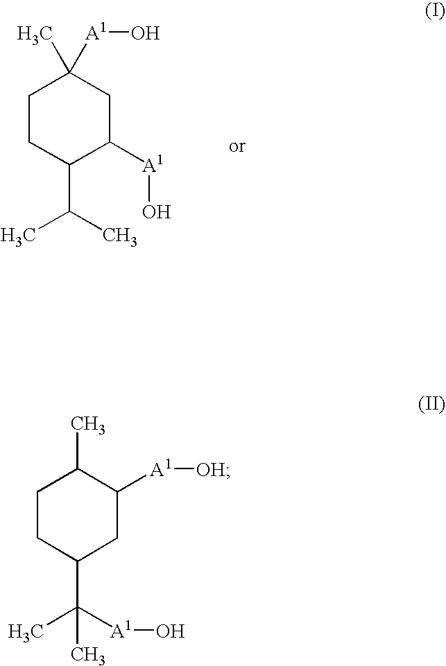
C1CC(C(C)C)C([A1]O)CC1(C)[A1]O.C1CC(C([A1]O)(C)C)CC([A1][OH])C1C
